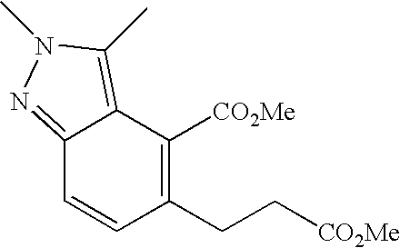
C12=NN(C)C(C)=C1C([CO2Me])=C(CC[CO2Me])C=C2
